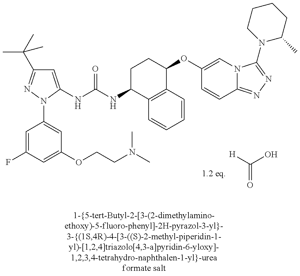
C1=C(NC(NC2C3=C(C(OC4=CN5C(=NN=C5N5C(C)CCCC5)C=C4)CC2)C=CC=C3)=O)N(C2=CC(OCCN(C)C)=CC(F)=C2)N=C1C(C)(C)C.[H]C(O)=O
